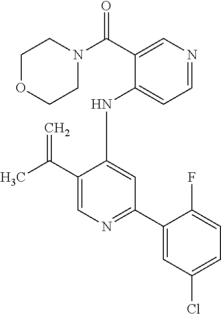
C(C1=CN=C(C2=CC(Cl)=CC=C2F)C=C1NC1=CC=NC=C1C(N1CCOCC1)=O)(C)=C
